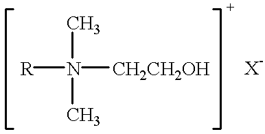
[R]N([CH2CH2OH])(C)C
